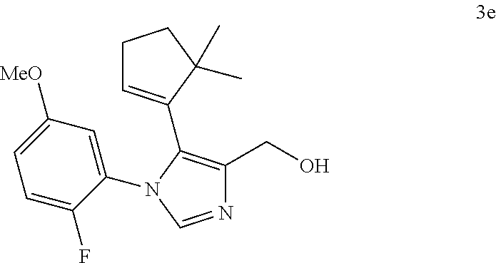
C1(N2C=NC(CO)=C2C2=CCCC2(C)C)=CC([MeO])=CC=C1F
